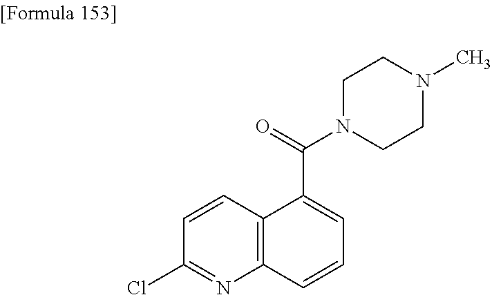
C1(Cl)=NC2=C(C=C1)C(C(=O)N1CCN(C)CC1)=CC=C2
